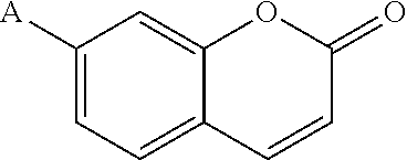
C1([A])=CC=C2C(=C1)OC(=O)C=C2
